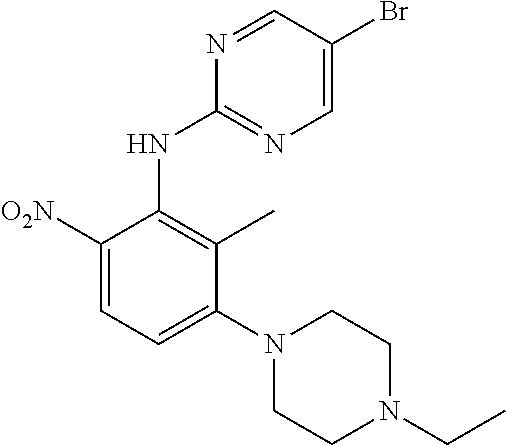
C1([O2N])=CC=C(N2CCN(CC)CC2)C(C)=C1NC1=NC=C(Br)C=N1
